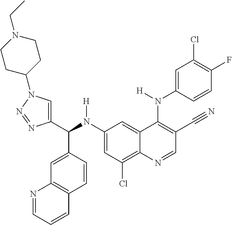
C1(N(C(C2=CN(C3CCN(CC)CC3)N=N2)C2=CC3=C(C=C2)C=CC=N3)[H])=CC(Cl)=C2C(=C1)C(N(C1=CC(Cl)=C(F)C=C1)[H])=C(C#N)C=N2
